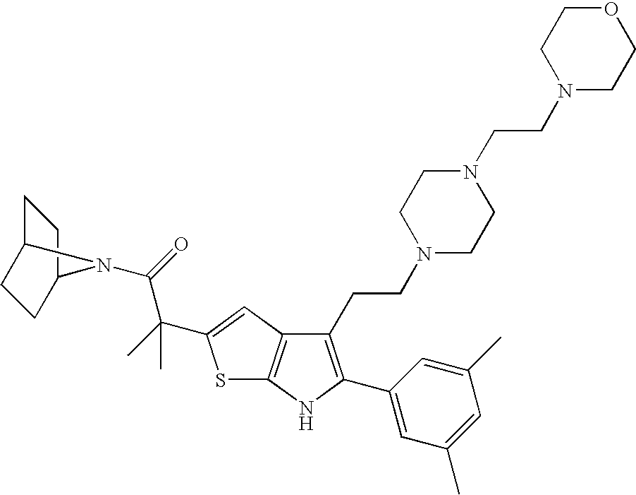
C1C2CCC(C1)N2C(=O)C(C)(C)C1=CC2=C(S1)NC(C1=CC(C)=CC(C)=C1)=C2CCN1CCN(CCN2CCOCC2)CC1
